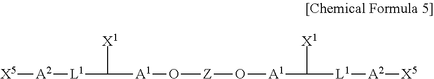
[X5][A2][L1]C([A1]O[Z]O[A1]C([L1][A2][X5])[X1])[X1]
